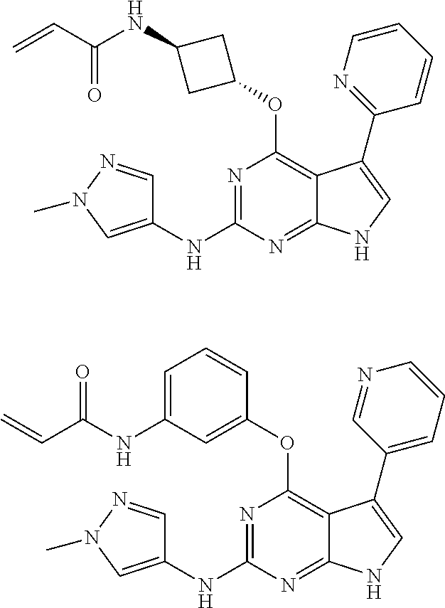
C1(NC2=NC(OC3CC(NC(=O)C=C)C3)=C3C(=N2)NC=C3C2=NC=CC=C2)=CN(C)N=C1.C1(NC2=NC(OC3=CC(NC(=O)C=C)=CC=C3)=C3C(=N2)NC=C3C2=CC=CN=C2)=CN(C)N=C1
